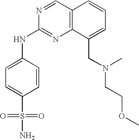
N1=CC2=C(N=C1NC1=CC=C(S(N)(=O)=O)C=C1)C(CN(CCOC)C)=CC=C2
